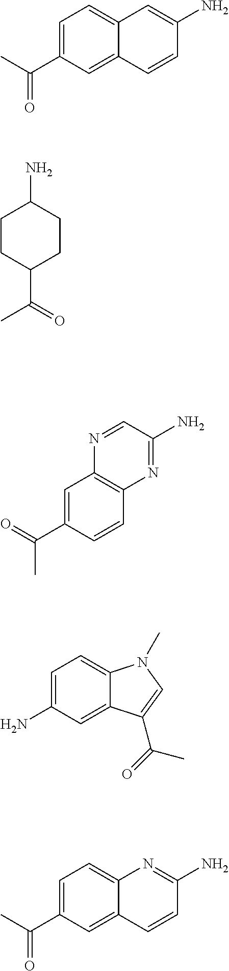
C1=C(C(C)=O)C=C2C(=C1)C=C(N)C=C2.C1CC(C(C)=O)CCC1N.N1=CC(N)=NC2=C1C=C(C(=O)C)C=C2.C1=C(N)C=C2C(=C1)N(C)C=C2C(C)=O.C1=C(C(C)=O)C=C2C(=C1)N=C(N)C=C2
